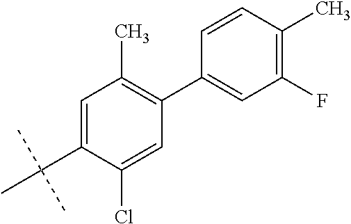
C1(C2=CC(F)=C(C)C=C2)=C(C)C=C(C(C)(C)C)C(Cl)=C1
